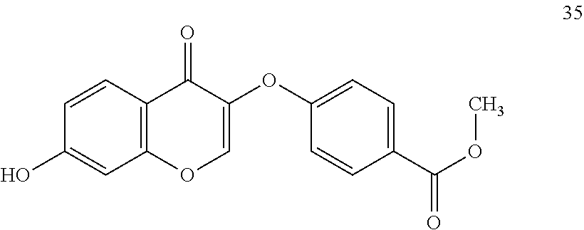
C12=C(C=CC(O)=C1)C(=O)C(OC1=CC=C(C(OC)=O)C=C1)=CO2
